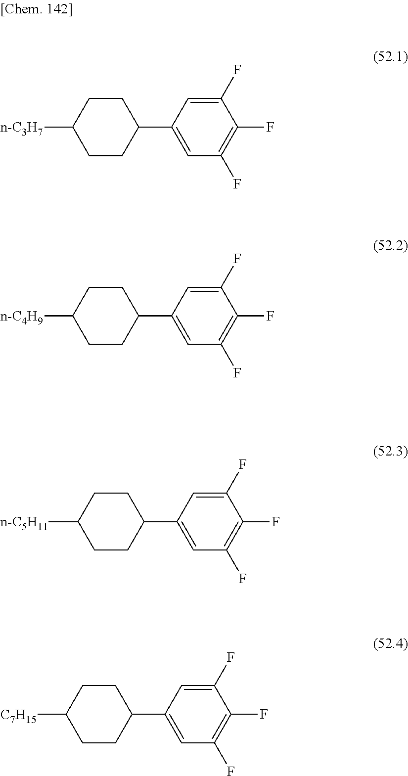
[n-C3H7]C1CCC(C2=CC(F)=C(F)C(F)=C2)CC1.[n-C4H9]C1CCC(C2=CC(F)=C(F)C(F)=C2)CC1.[n-C5H11]C1CCC(C2=CC(F)=C(F)C(F)=C2)CC1.[C7H15]C1CCC(C2=CC(F)=C(F)C(F)=C2)CC1
